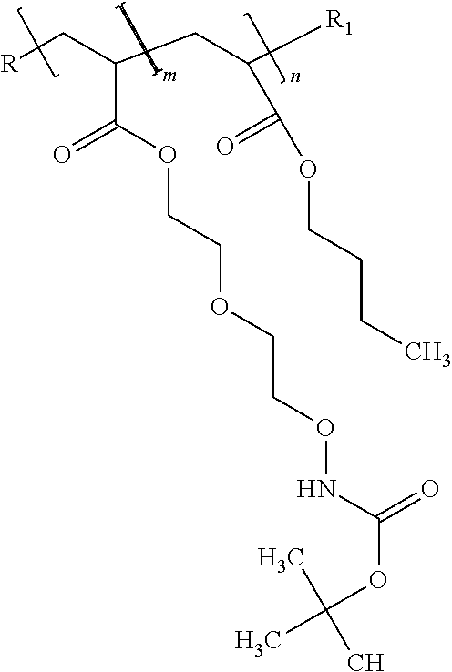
C(C(C(OCCOCCONC(OC(C)(C)C)=O)=O)CC([R1])C(OCCCC)=O)[R]
